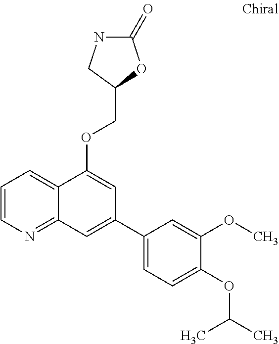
C1=CN=C2C(=C1)C(OCC1OC(=O)NC1)=CC(C1=CC=C(OC(C)C)C(OC)=C1)=C2
